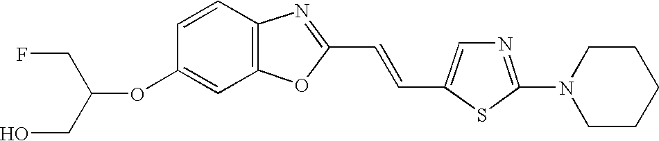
C(OC1=CC2=C(C=C1)N=C(C=CC1=CN=C(N3CCCCC3)S1)O2)(CO)CF
